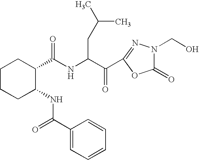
C(NC(C(=O)C1=NN(CO)C(=O)O1)CC(C)C)(=O)C1CCCCC1NC(C1=CC=CC=C1)=O
